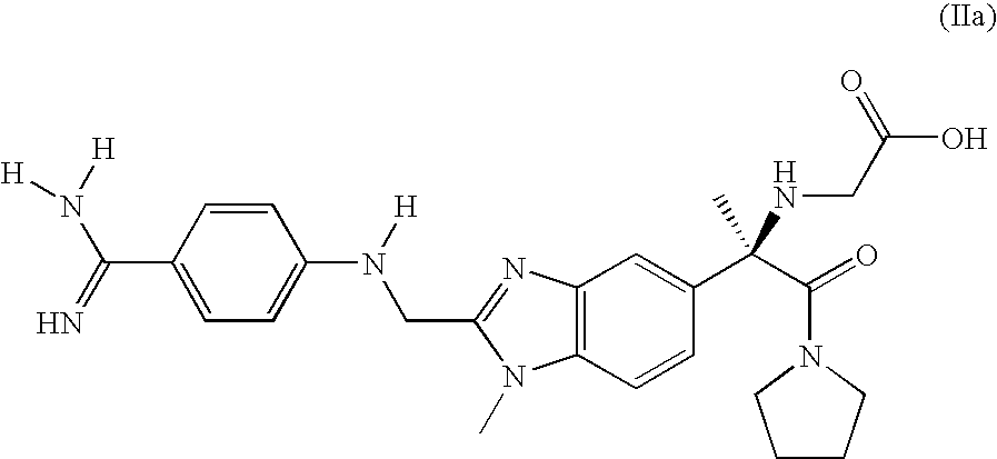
C1=C(N(CC2=NC3=C(N2C)C=CC(C(C(=O)N2CCCC2)(C)NCC(=O)O)=C3)[H])C=CC(C(N([H])[H])=N)=C1
